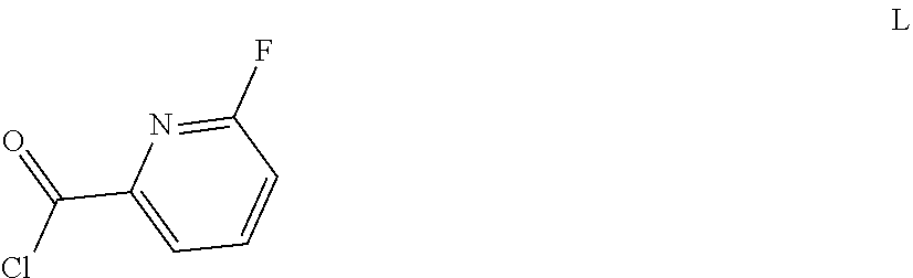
C(C1=CC=CC(F)=N1)(=O)Cl
